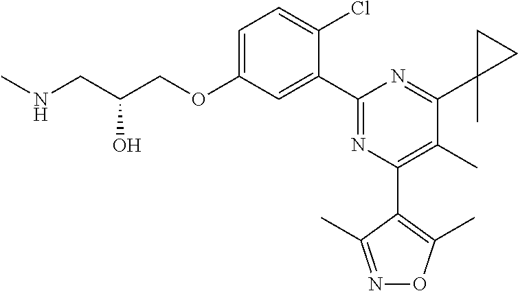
C1=C(OCC(CNC)O)C=C(C2=NC(C3=C(C)ON=C3C)=C(C)C(C3(C)CC3)=N2)C(Cl)=C1
